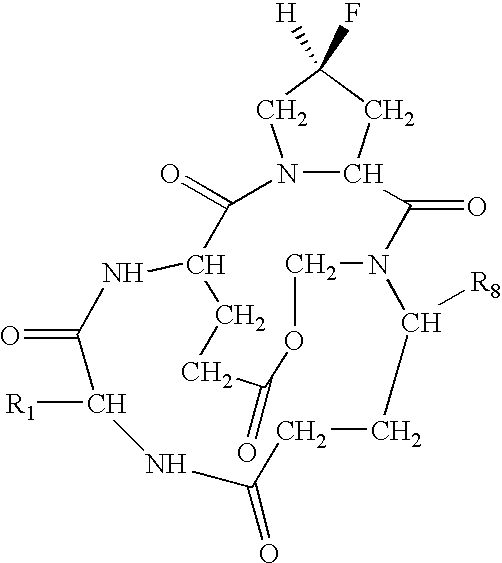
N12C(C(=O)N3C([R8])CCC(=O)NC([R1])C(=O)NC(C1=O)CCC(=O)OC3)CC(F)([H])C2
